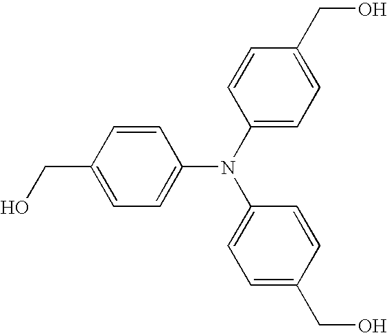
C1=CC(CO)=CC=C1N(C1=CC=C(CO)C=C1)C1=CC=C(CO)C=C1
